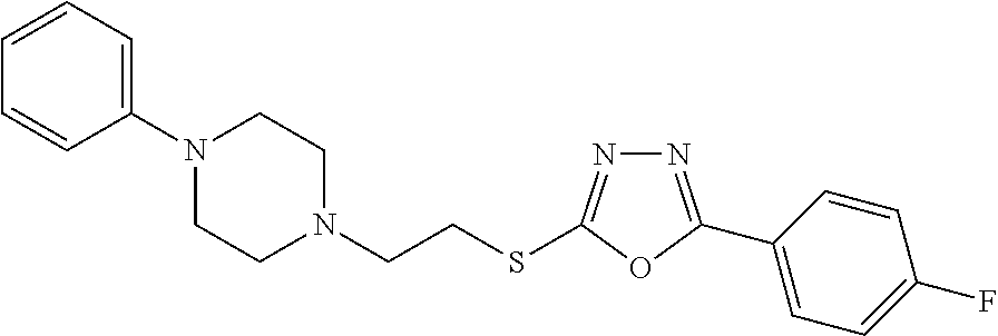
N1=C(C2=CC=C(F)C=C2)OC(SCCN2CCN(C3=CC=CC=C3)CC2)=N1
